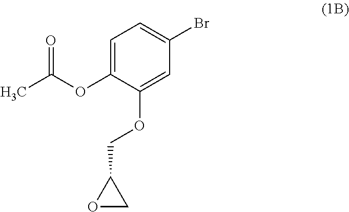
C1=C(OC(C)=O)C(OCC2OC2)=CC(Br)=C1
